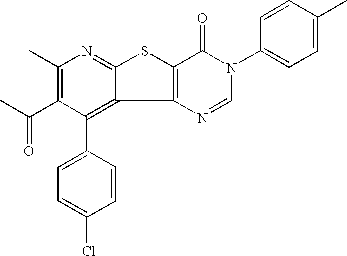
C1(C)=C(C(C)=O)C(C2=CC=C(Cl)C=C2)=C2C(=N1)SC1=C2N=CN(C2=CC=C(C)C=C2)C1=O
